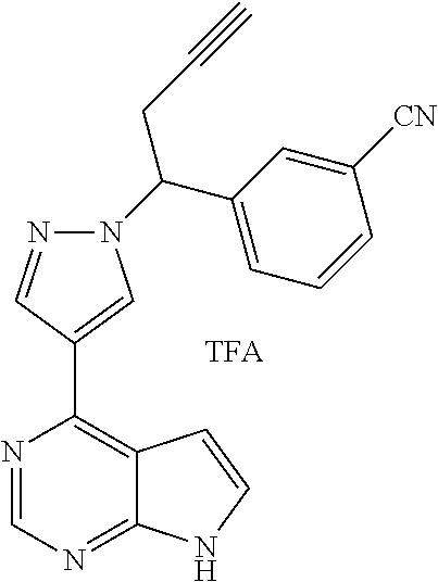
N1=CN=C2C(=C1C1=CN(C(C3=CC=CC([CN])=C3)CC#C)N=C1)C=CN2
